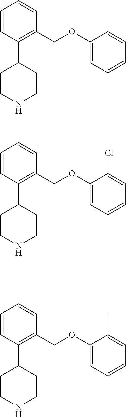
C1=CC(C2CCNCC2)=C(COC2=CC=CC=C2C)C=C1.C1=CC(C2CCNCC2)=C(COC2=CC=CC=C2)C=C1.C1=CC(C2CCNCC2)=C(COC2=CC=CC=C2Cl)C=C1
